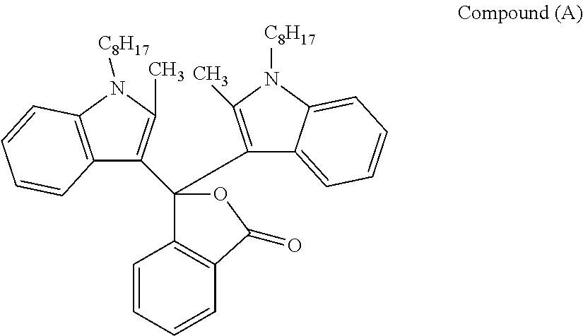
C1=CC=CC2=C1C(C1=C(C)N([C8H17])C3=C1C=CC=C3)(C1=C(C)N([C8H17])C3=CC=CC=C31)OC2=O
